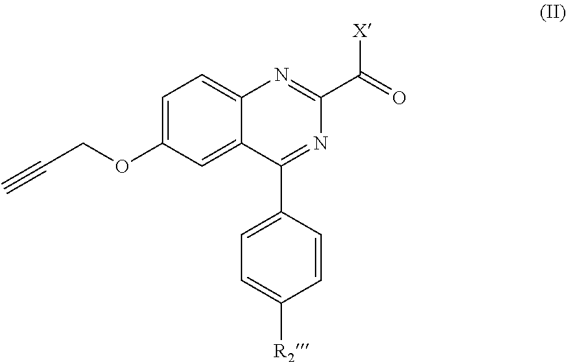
C1(OCC#C)=CC=C2C(=C1)C(C1=CC=C([R2])C=C1)=NC(C(=O)[X])=N2
